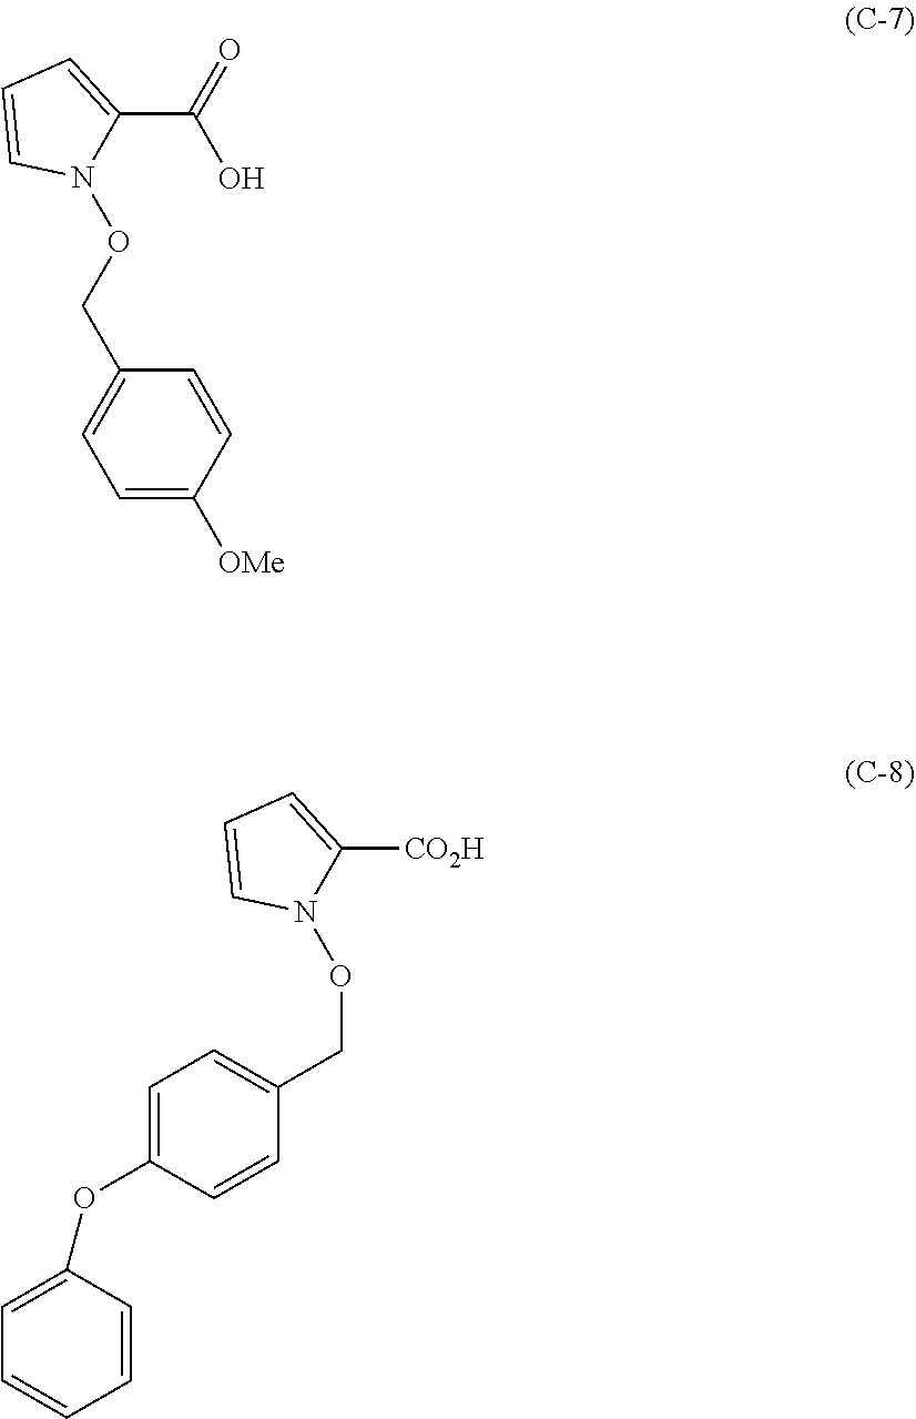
N1(OCC2=CC=C([OMe])C=C2)C(C(O)=O)=CC=C1.N1(OCC2=CC=C(OC3=CC=CC=C3)C=C2)C([CO2H])=CC=C1
